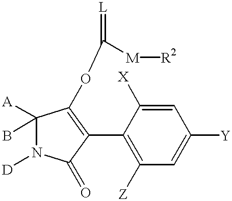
C1=C([X])C(C2=C(OC([M][R2])=[L])C([A])(B)N([D])C2=O)=C([Z])C=C1[Y]
